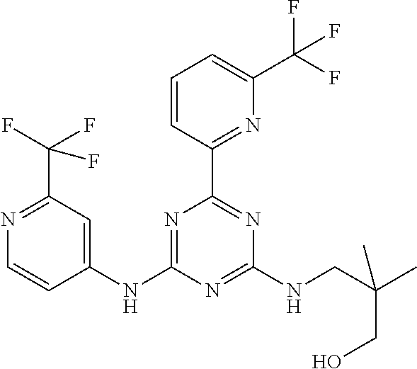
C1(NC2=NC(C3=NC(C(F)(F)F)=CC=C3)=NC(NCC(C)(CO)C)=N2)=CC(C(F)(F)F)=NC=C1
